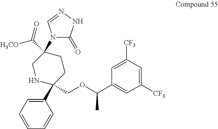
C1([CF3])=CC([CF3])=CC(C(OCC2(C3=CC=CC=C3)CCC(N3C(=O)NN=C3)(C([H3CO])=O)CN2)C)=C1
